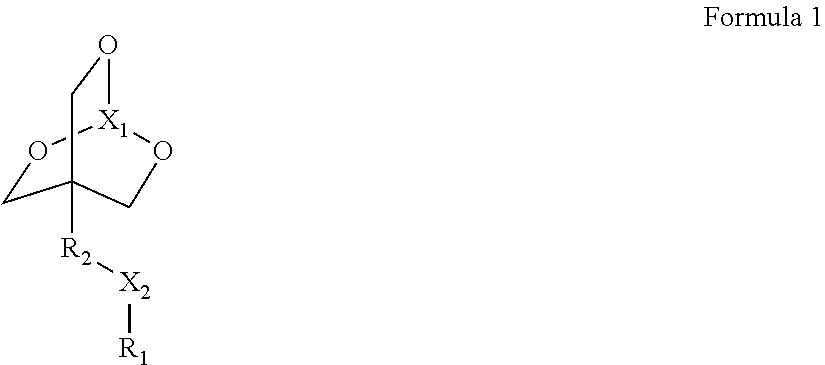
C1O[X1]2OCC1([R2][X2][R1])CO2
